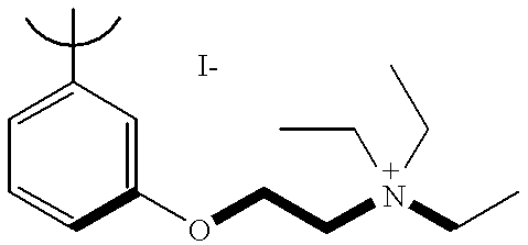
C1=C(C)C=C(OCC[N+](CC)(CC)CC)C=C1
